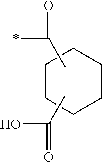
C1CCCCC1.CC(*)=O.CC(=O)O
